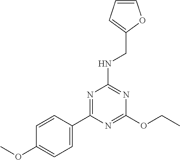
C1=C(C2=NC(NCC3=CC=CO3)=NC(OCC)=N2)C=CC(OC)=C1
